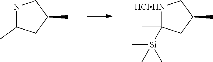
N1=C(C)CC(C)C1.[HClHN]1C(C)([Si](C)(C)C)CC(C)C1
